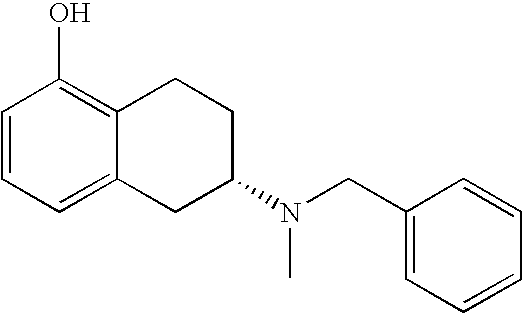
C1=CC=C2C(=C1O)CCC(N(CC1=CC=CC=C1)C)C2
